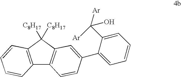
C12=C(C=CC=C1)C([C8H17])([C8H17])C1=C2C=CC(C2=CC=CC=C2C([Ar])(O)[Ar])=C1
